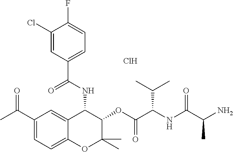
C1(Cl)=CC(C(NC2C3=CC(C(=O)C)=CC=C3OC(C)(C)C2OC(C(NC(C(N)C)=O)C(C)C)=O)=O)=CC=C1F.Cl
